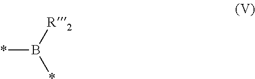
[R2]B(*)*
